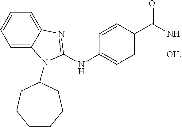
C1=C2C(=CC=C1)N=C(NC1=CC=C(C(N[OH])=O)C=C1)N2C1CCCCCC1
